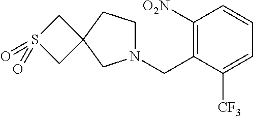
C1([O2N])=C(CN2CCC3(C2)CS(=O)(=O)C3)C([CF3])=CC=C1
